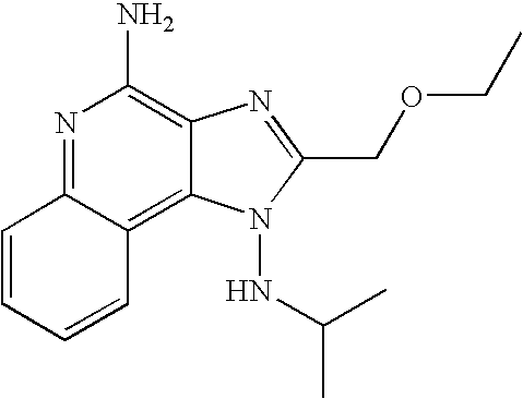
N1=C2C(=C3C(=C1N)N=C(COCC)N3NC(C)C)C=CC=C2
